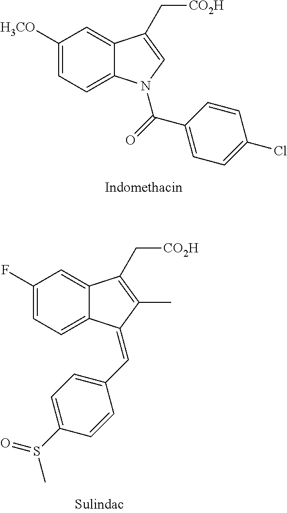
C1([H3CO])=CC=C2C(=C1)C(C[CO2H])=CN2C(=O)C1=CC=C(Cl)C=C1.C1(F)=CC=C2C(=C1)C(C[CO2H])=C(C)C2=CC1=CC=C(S(=O)C)C=C1
